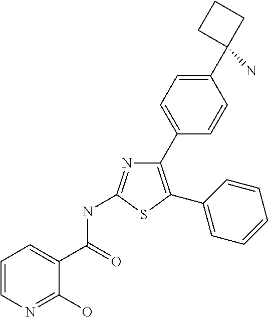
N1=C(NC(C2=CC=CN=C2O)=O)SC(C2=CC=CC=C2)=C1C1=CC=C(C2(N)CCC2)C=C1
